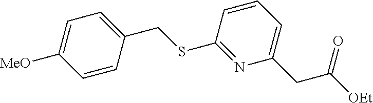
C1=CC(CSC2=NC(CC([OEt])=O)=CC=C2)=CC=C1[MeO]
